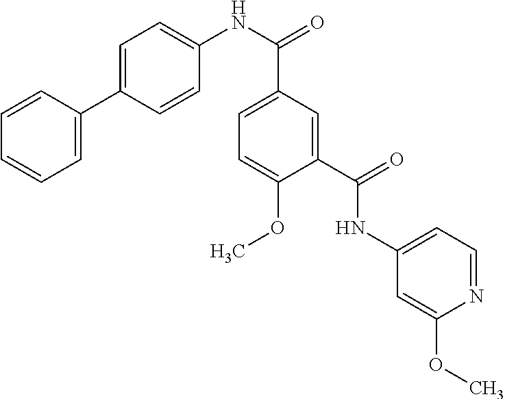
C1=CC=CC=C1C1=CC=C(NC(C2=CC=C(OC)C(C(=O)NC3=CC=NC(OC)=C3)=C2)=O)C=C1
